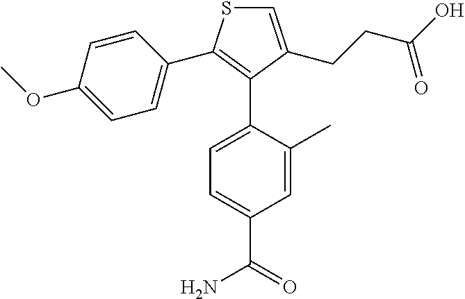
C1=C(CCC(O)=O)C(C2=CC=C(C(N)=O)C=C2C)=C(C2=CC=C(OC)C=C2)S1
